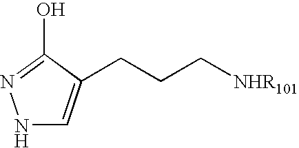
N1C=C(CCC[NHR101])C(O)=N1
